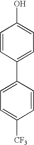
C1=CC(C2=CC=C([CF3])C=C2)=CC=C1O
